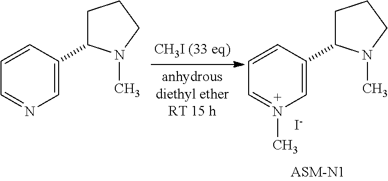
C1=CC=N(C)C=C1C1CCCN1C.[I-].C1=CC=NC=C1C1CCCN1C
